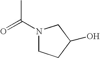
O=C(N1CCC(O)C1)C
